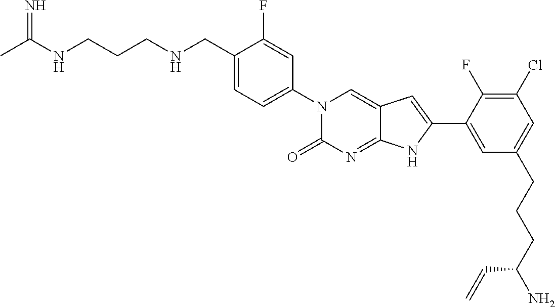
CC(NCCCNCC1=CC=C(N2C(=O)N=C3C(=C2)C=C(C2=CC(CCCC(N)C=C)=CC(Cl)=C2F)N3)C=C1F)=N
